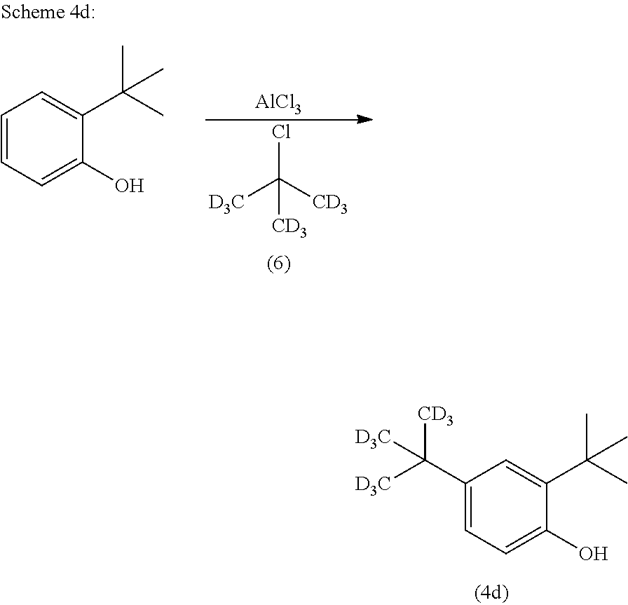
C1(C([D3C])([CD3])[D3C])=CC=C(O)C(C(C)(C)C)=C1.ClC([CD3])([D3C])[CD3].[AlCl3].C1=CC=C(O)C(C(C)(C)C)=C1
